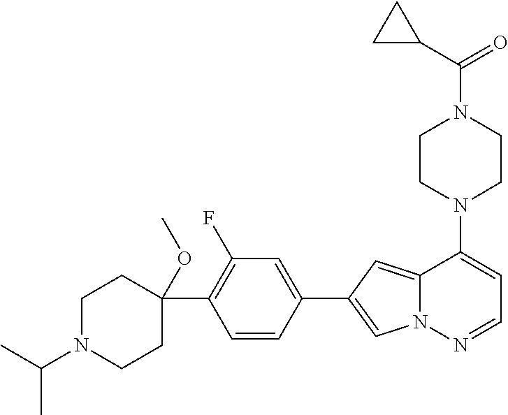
N1(C2=CC=NN3C2=CC(C2=CC(F)=C(C4(OC)CCN(C(C)C)CC4)C=C2)=C3)CCN(C(=O)C2CC2)CC1
